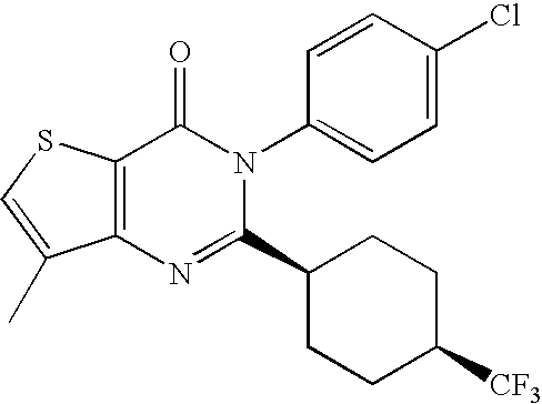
C12=C(N=C(C3CCC([CF3])CC3)N(C3=CC=C(Cl)C=C3)C1=O)C(C)=CS2
